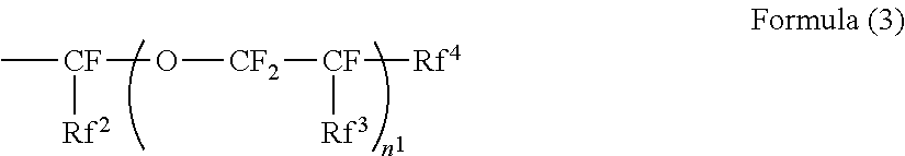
C[CF](O[CF2][CF]([Rf4])[Rf3])[Rf2]
